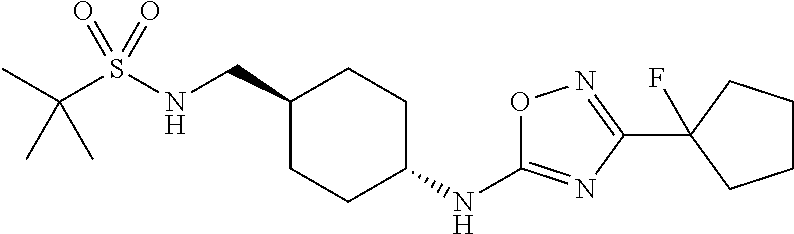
C(S(NCC1CCC(NC2=NC(C3(F)CCCC3)=NO2)CC1)(=O)=O)(C)(C)C
